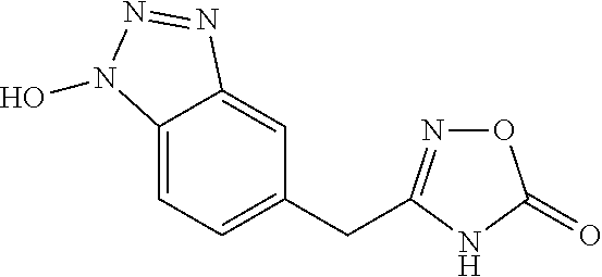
C(C1=CC=C2C(=C1)N=NN2O)C1=NOC(=O)N1
